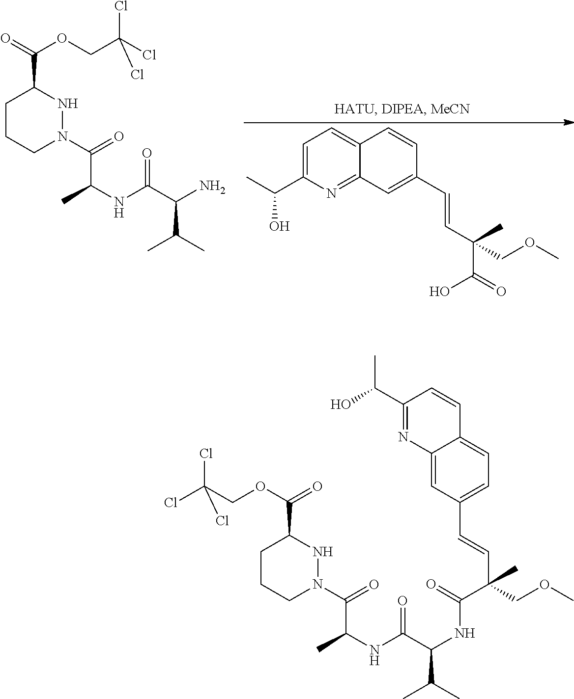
C1CCN(C(=O)C(C)NC(C(C(C)C)NC(C(C=CC2=CC=C3C(=C2)N=C(C(C)O)C=C3)(C)COC)=O)=O)NC1C(=O)OCC(Cl)(Cl)Cl.C1CCN(C(=O)C(C)NC(C(C(C)C)N)=O)NC1C(=O)OCC(Cl)(Cl)Cl.C1=C(C(C)O)N=C2C(=C1)C=CC(C=CC(C(=O)O)(COC)C)=C2
